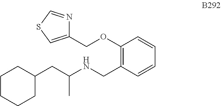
C1(OCC2=CSC=N2)=C(CNC(CC2CCCCC2)C)C=CC=C1
